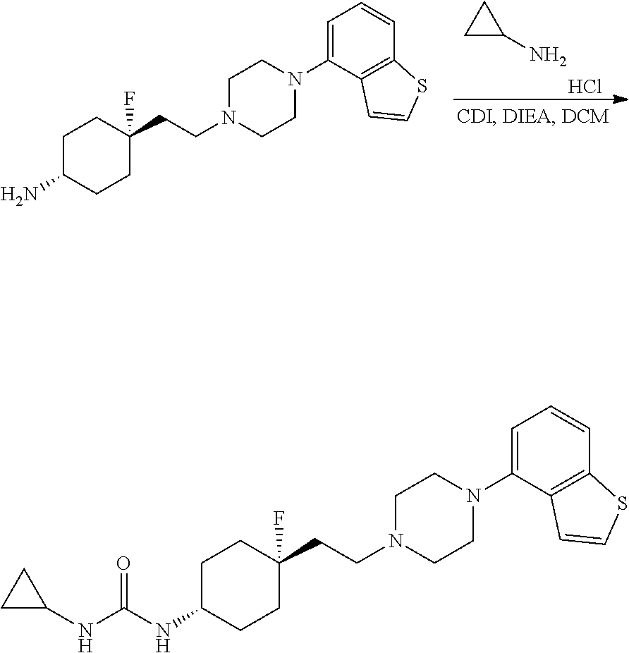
C1C(N)C1.Cl.C1C(N)CCC(CCN2CCN(C3=CC=CC4=C3C=CS4)CC2)(F)C1.C1N(CCC2(F)CCC(NC(NC3CC3)=O)CC2)CCN(C2=CC=CC3=C2C=CS3)C1
